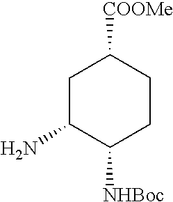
C1C(N)C([NHBoc])CCC1[COOMe]
